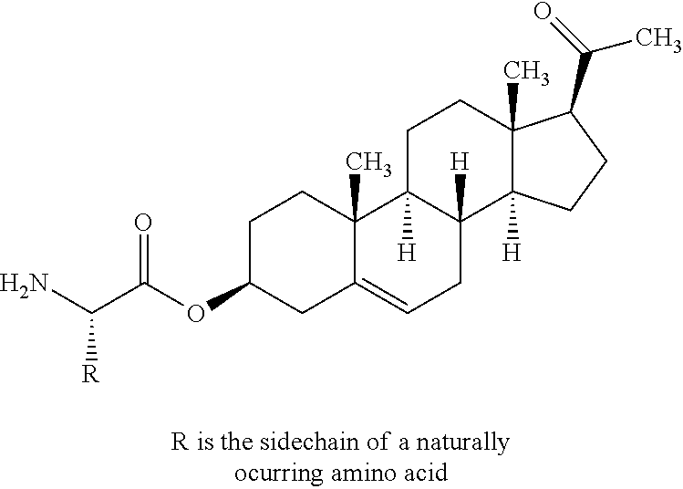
O(C1CC2=CCC3([H])C([H])(C2(C)CC1)CCC1(C)C3([H])CCC1C(=O)C)C(C(N)[R])=O
